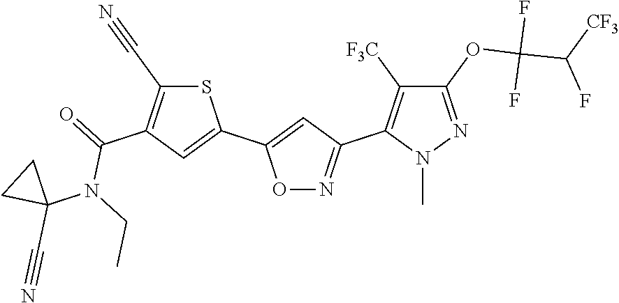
C1(OC(C(F)[CF3])(F)F)=NN(C)C(C2=NOC(C3=CC(C(N(C4(C#N)CC4)CC)=O)=C(C#N)S3)=C2)=C1[F3C]
